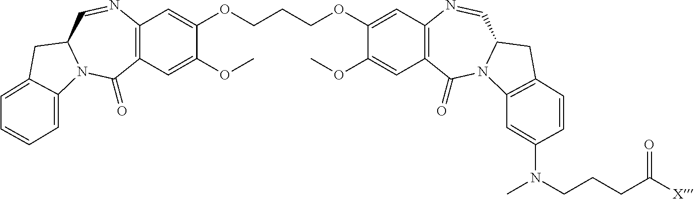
C12=C(C=C(OC)C(OCCCOC3=CC4=C(C=C3OC)C(=O)N3C(C=N4)CC4=C3C=C(N(CCCC([X])=O)C)C=C4)=C1)C(=O)N1C(C=N2)CC2=CC=CC=C12
